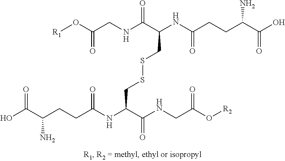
OC(C(CCC(NC(C(NCC(O[R2])=O)=O)CSSCC(C(NCC(O[R1])=O)=O)NC(CCC(C(O)=O)N)=O)=O)N)=O
